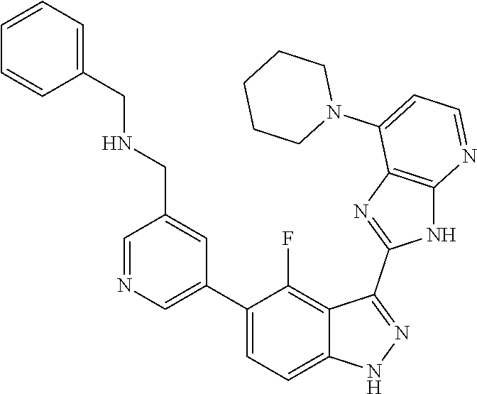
C1=NC=C(C2=CC=C3C(=C2F)C(C2=NC4=C(N2)N=CC=C4N2CCCCC2)=NN3)C=C1CNCC1=CC=CC=C1
